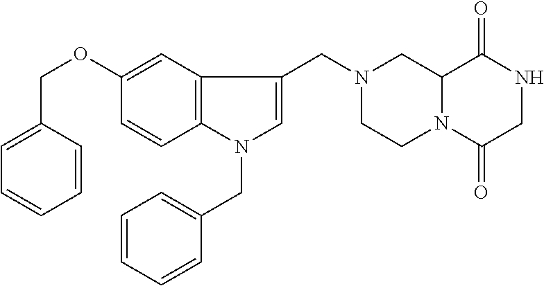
C12N(C(=O)CNC1=O)CCN(CC1=CN(CC3=CC=CC=C3)C3=C1C=C(OCC1=CC=CC=C1)C=C3)C2
